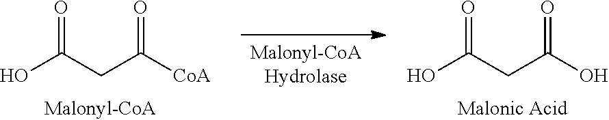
OC(CC([CoA])=O)=O.OC(CC(O)=O)=O
